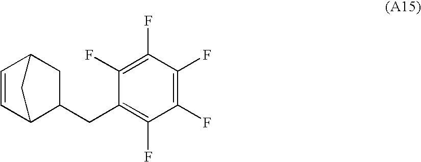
C1(F)=C(F)C(F)=C(F)C(CC2CC3C=CC2C3)=C1F
